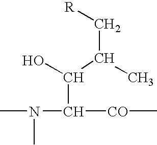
CN(C)C([CO]C)C(C(C)C[R])O
